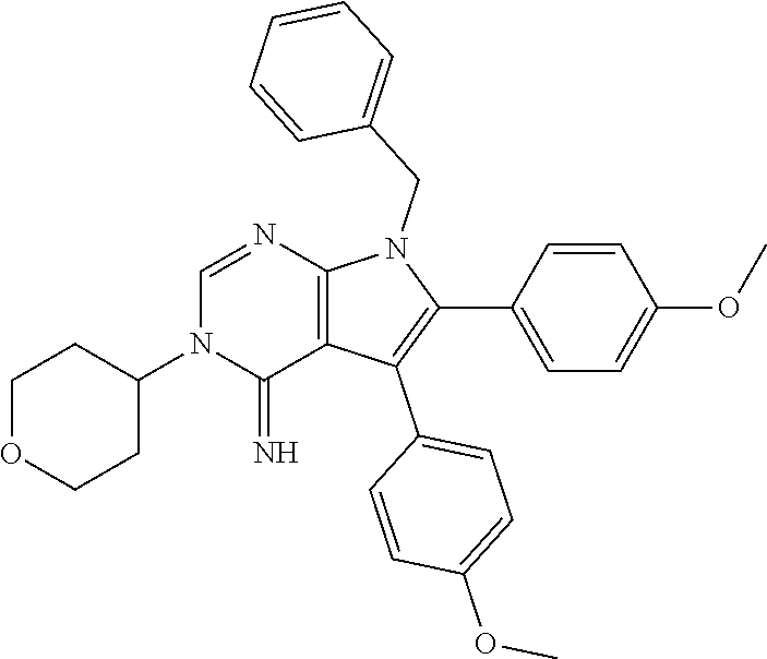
C1OCCC(N2C(=N)C3=C(N=C2)N(CC2=CC=CC=C2)C(C2=CC=C(OC)C=C2)=C3C2=CC=C(OC)C=C2)C1
